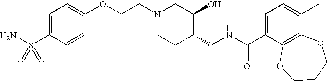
C1(OCCN2CCC(CNC(=O)C3=CC=C(C)C4=C3OCCCO4)C(O)C2)=CC=C(S(N)(=O)=O)C=C1
